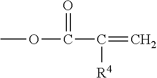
O(C(C(=C)[R4])=O)C
